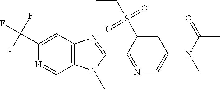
C1(C(F)(F)F)=CC2=C(C=N1)N(C)C(C1=NC=C(N(C(C)=O)C)C=C1S(CC)(=O)=O)=N2
